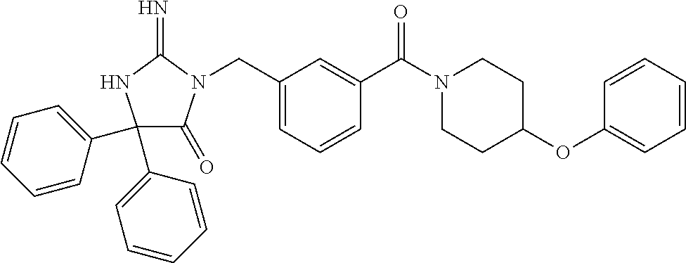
C1(C2=CC=CC=C2)(C2=CC=CC=C2)C(=O)N(CC2=CC=CC(C(=O)N3CCC(OC4=CC=CC=C4)CC3)=C2)C(=N)N1
